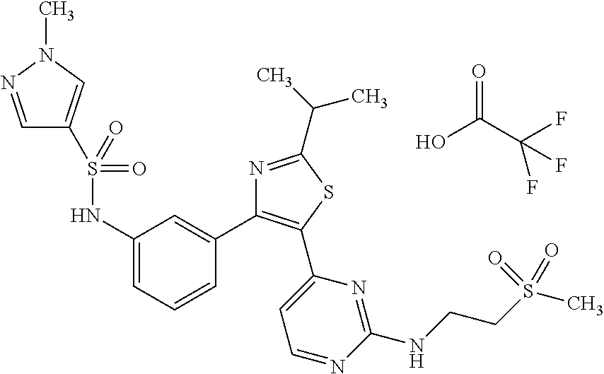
C1=NN(C)C=C1S(NC1=CC=CC(C2=C(C3=CC=NC(NCCS(=O)(C)=O)=N3)SC(C(C)C)=N2)=C1)(=O)=O.OC(C(F)(F)F)=O
